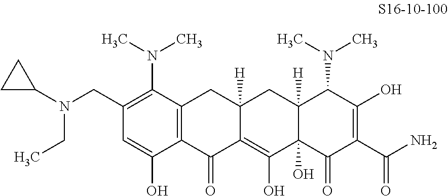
C12=C(C(N(C)C)=C(CN(C3CC3)CC)C=C1O)CC1([H])C(=C(O)C3(O)C([H])(C1)C(N(C)C)C(O)=C(C(N)=O)C3=O)C2=O
